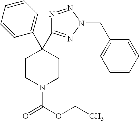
C1(C2(C3=NN(CC4=CC=CC=C4)N=N3)CCN(C(OCC)=O)CC2)=CC=CC=C1
